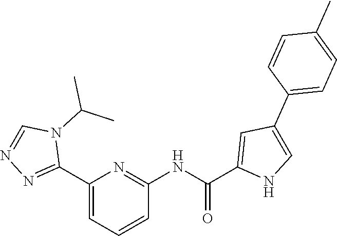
C1(C2=NN=CN2C(C)C)=CC=CC(NC(=O)C2=CC(C3=CC=C(C)C=C3)=CN2)=N1
